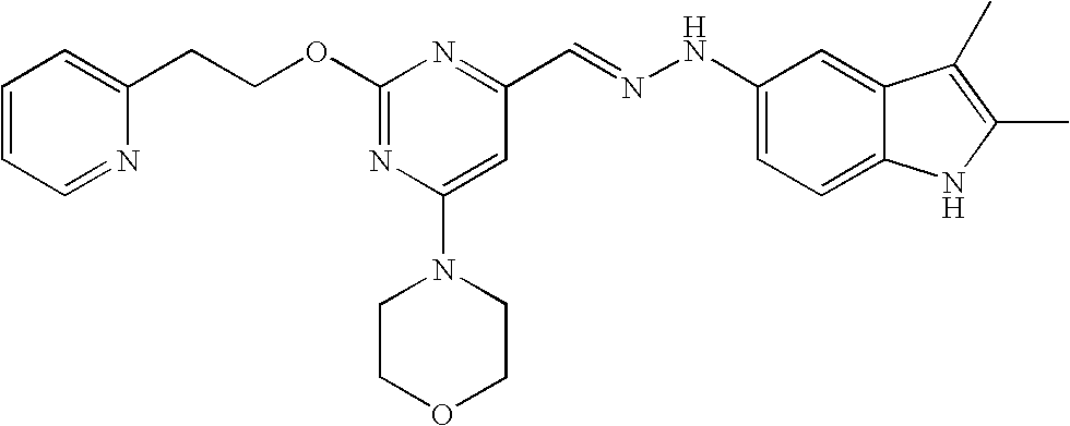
C(COC1=NC(N2CCOCC2)=CC(C=NNC2=CC=C3C(=C2)C(C)=C(C)N3)=N1)C1=CC=CC=N1
